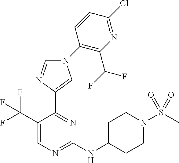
C1(NC2CCN(S(C)(=O)=O)CC2)=NC=C(C(F)(F)F)C(C2=CN(C3=C(C(F)F)N=C(Cl)C=C3)C=N2)=N1
